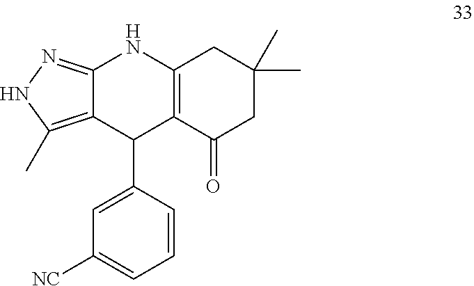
C12=NNC(C)=C1C(C1=CC([NC])=CC=C1)C1=C(N2)CC(C)(C)CC1=O
